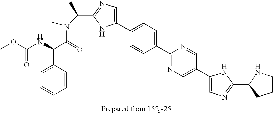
C1(C(C)N(C(=O)C(NC(OC)=O)C2=CC=CC=C2)C)=NC=C(C2=CC=C(C3=NC=C(C4=CN=C(C5CCCN5)N4)C=N3)C=C2)N1
